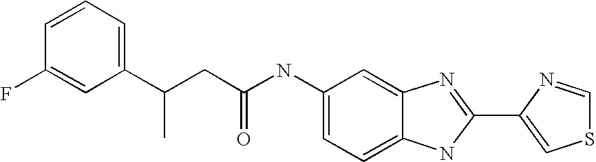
C1=C2C(=CC=C1NC(CC(C1=CC=CC(F)=C1)C)=O)NC(C1=CSC=N1)=N2
